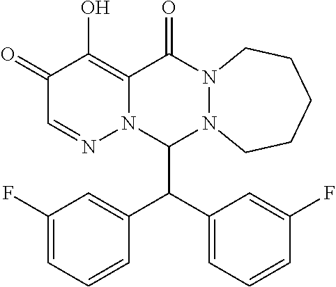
C1(F)=CC=CC(C(C2=CC=CC(F)=C2)C2N3N(C(=O)C4=C(O)C(=O)C=NN24)CCCCC3)=C1
